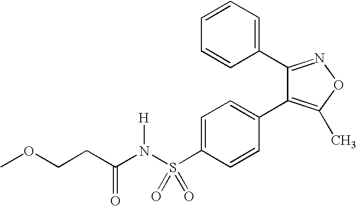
C1=C(S(N(C(CCOC)=O)[H])(=O)=O)C=CC(C2=C(C)ON=C2C2=CC=CC=C2)=C1
